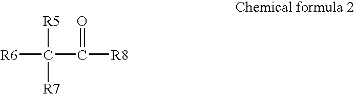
[R6]C([R7])(C([R8])=O)[R5]
